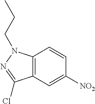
C12=C(C=C([NO2])C=C1)C(Cl)=NN2CCC
